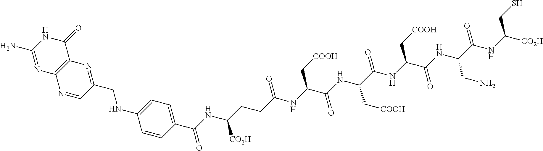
N1=CC(CNC2=CC=C(C(NC(CCC(NC(C(NC(C(NC(C(=O)NC(CN)C(=O)NC([CO2H])CS)C[COOH])=O)C[COOH])=O)C[COOH])=O)[CO2H])=O)C=C2)=NC2=C1N=C(N)NC2=O
